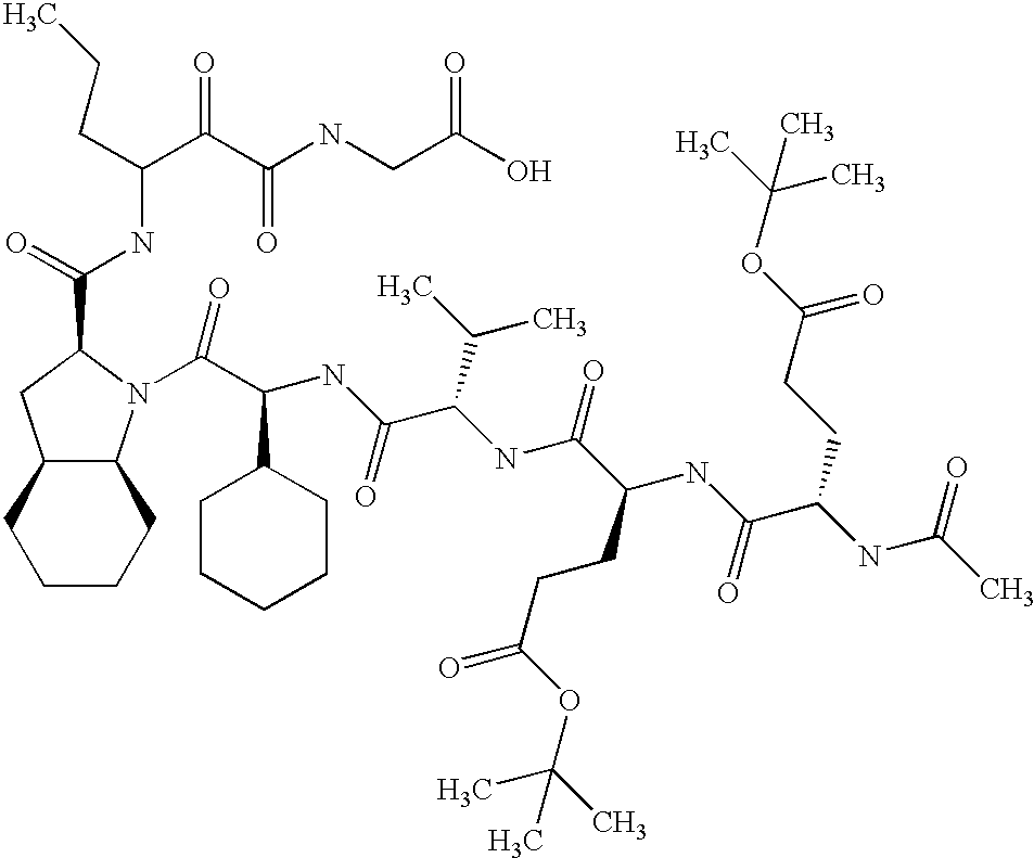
C1CCC2C(C1)CC(C(=O)NC(C(C(NCC(O)=O)=O)=O)CCC)N2C(C(NC(C(NC(C(NC(C(NC(C)=O)CCC(=O)OC(C)(C)C)=O)CCC(=O)OC(C)(C)C)=O)C(C)C)=O)C1CCCCC1)=O
